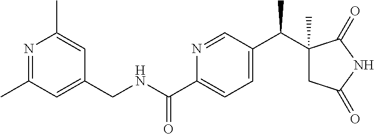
N1=C(C)C=C(CNC(C2=CC=C(C(C3(C)CC(=O)NC3=O)C)C=N2)=O)C=C1C
